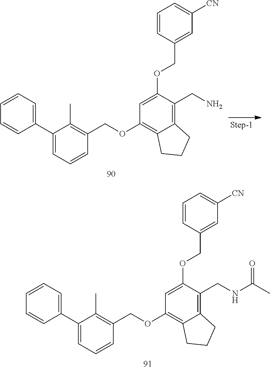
C1(C2=CC=CC=C2)=CC=CC(COC2=C3C(=C(CN)C(OCC4=CC([CN])=CC=C4)=C2)CCC3)=C1C.C1(C2=CC=CC=C2)=CC=CC(COC2=C3C(=C(CNC(C)=O)C(OCC4=CC([CN])=CC=C4)=C2)CCC3)=C1C
